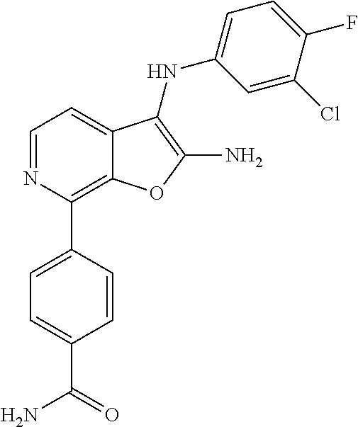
C12=C(C3=CC=C(C(=O)N)C=C3)N=CC=C1C(NC1=CC=C(F)C(Cl)=C1)=C(N)O2
